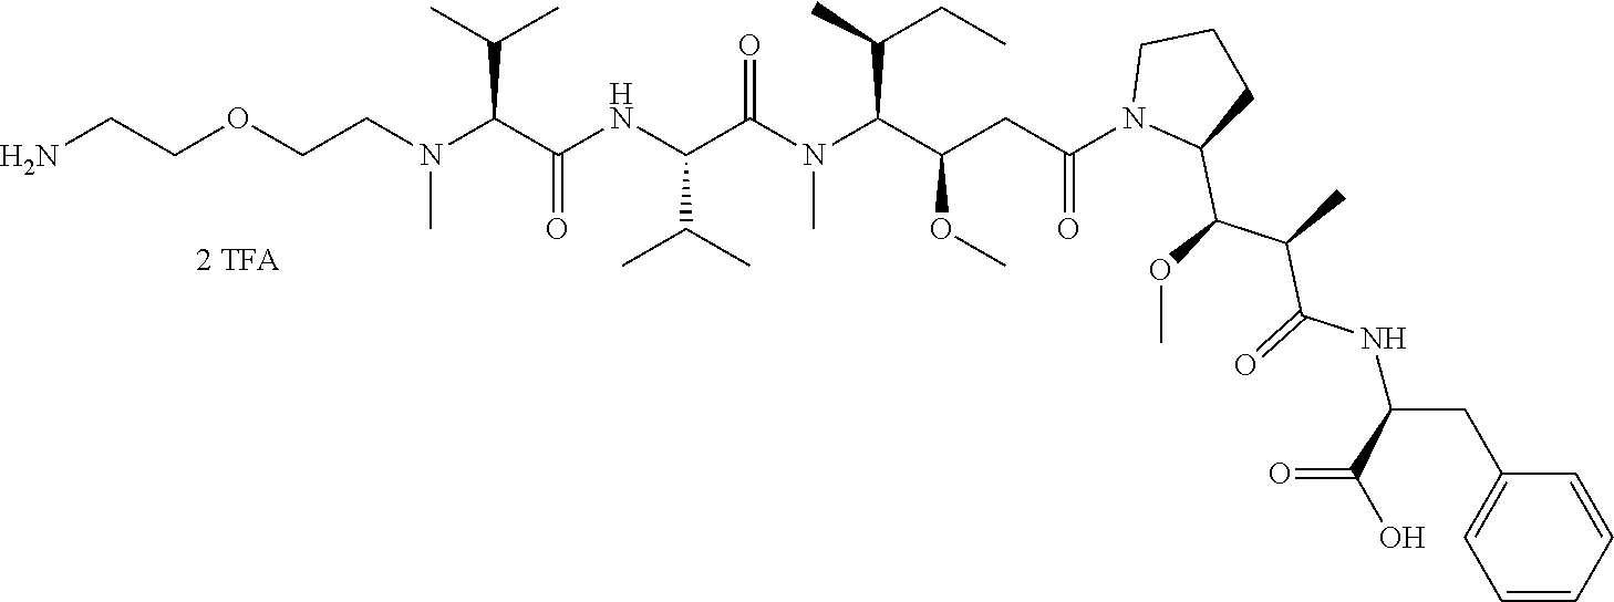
C(CN(C(C(NC(C(N(C(C(CC(N1C(C(OC)C(C)C(=O)NC(CC2=CC=CC=C2)C(=O)O)CCC1)=O)OC)C(CC)C)C)=O)C(C)C)=O)C(C)C)C)OCCN
